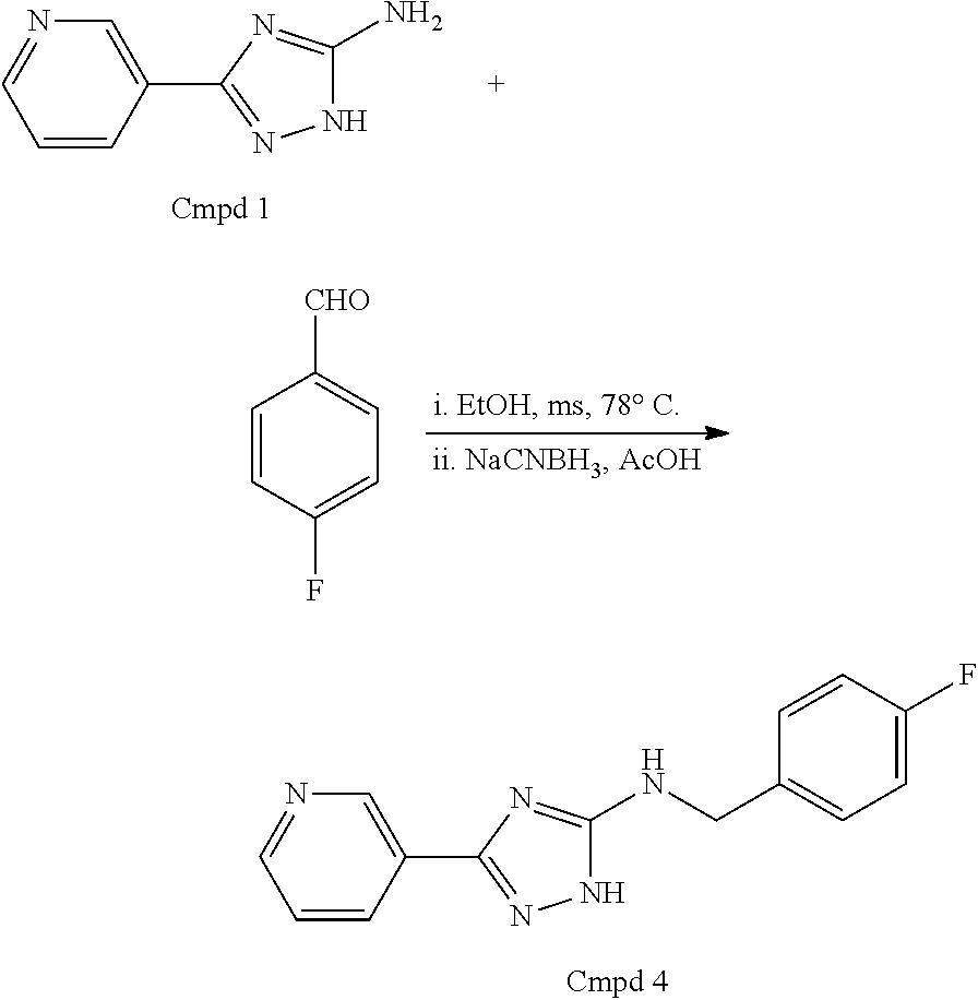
C1=CC(C2=NNC(N)=N2)=CN=C1.C1=CC(F)=CC=C1[CHO].C1=CC(C2=NNC(NCC3=CC=C(F)C=C3)=N2)=CN=C1
